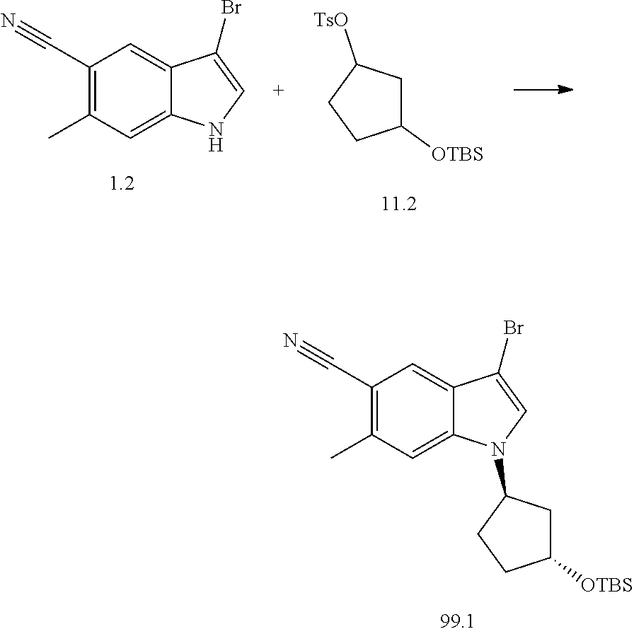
C1([OTBS])CC([TsO])CC1.C1=C2C(=CC(C)=C1C#N)NC=C2Br.C1=C2C(=CC(C)=C1C#N)N(C1CC([OTBS])CC1)C=C2Br
